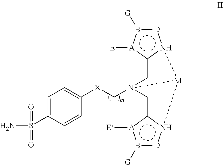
C1=C(S(N)(=O)=O)C=CC([X]CN23Cc4[A]([E])b([G])[D]n4[M]2n2c([A]([E])b([G])[D]2)C3)=C1
